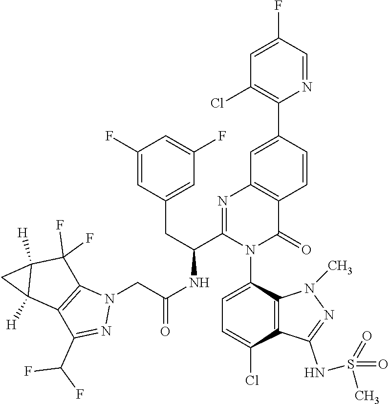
C1=C(N2C(=O)C3=C(N=C2C(NC(CN2C4=C(C(C(F)F)=N2)C2([H])C([H])(C4(F)F)C2)=O)CC2=CC(F)=CC(F)=C2)C=C(C2=C(Cl)C=C(F)C=N2)C=C3)C2=C(C(Cl)=C1)C(NS(=O)(=O)C)=NN2C
